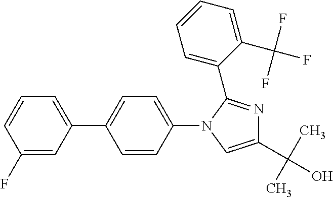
C1(F)=CC(C2=CC=C(N3C=C(C(C)(C)O)N=C3C3=CC=CC=C3C(F)(F)F)C=C2)=CC=C1
